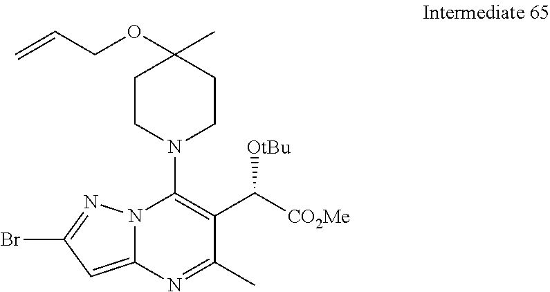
C=CCOC1(C)CCN(C2=C(C([CO2Me])[OtBu])C(C)=NC3=CC(Br)=NN23)CC1
